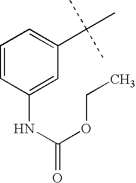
C1=CC(NC(=O)OCC)=CC(C(C)(C)C)=C1
